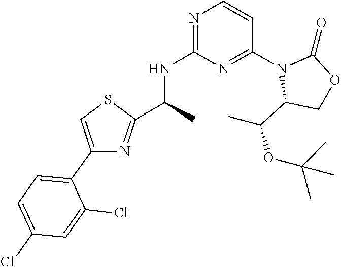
C(NC1=NC=CC(N2C(C(C)OC(C)(C)C)COC2=O)=N1)(C)C1=NC(C2=CC=C(Cl)C=C2Cl)=CS1
